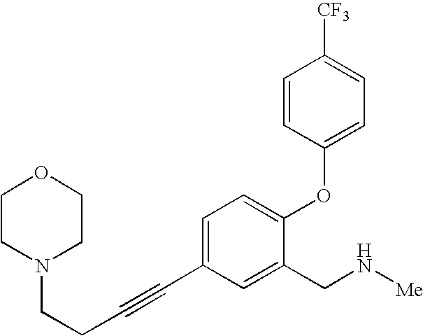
C1=C(C#CCCN2CCOCC2)C=C(CN[Me])C(OC2=CC=C([CF3])C=C2)=C1
